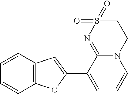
C1S(=O)(=O)N=C2N(C1)C=CC=C2C1=CC2=C(O1)C=CC=C2
